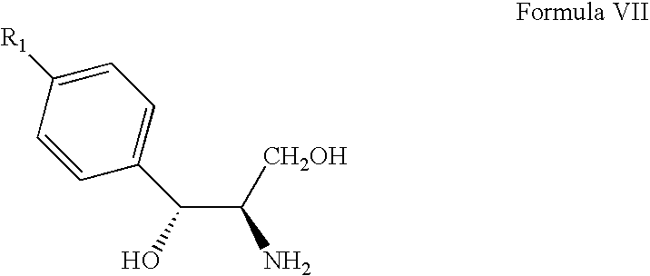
C1=CC(C(C(N)[CH2OH])O)=CC=C1[R1]
